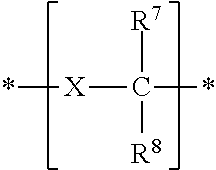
[X](C(*)([R7])[R8])*
